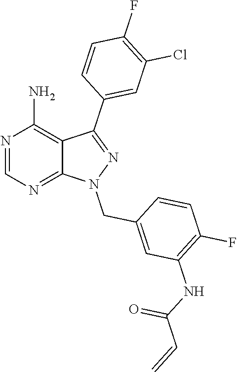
N1=CN=C2C(=C1N)C(C1=CC(Cl)=C(F)C=C1)=NN2CC1=CC(NC(=O)C=C)=C(F)C=C1
